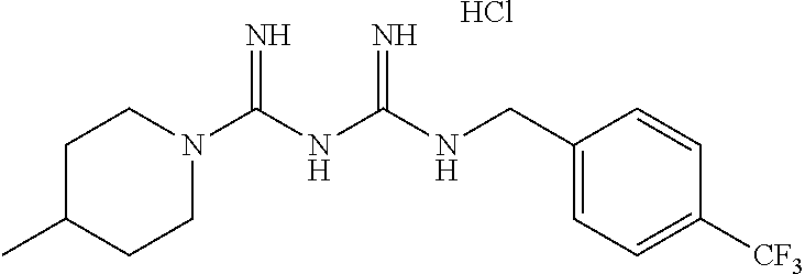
C1C(C)CCN(C(NC(NCC2=CC=C([CF3])C=C2)=N)=N)C1.Cl
